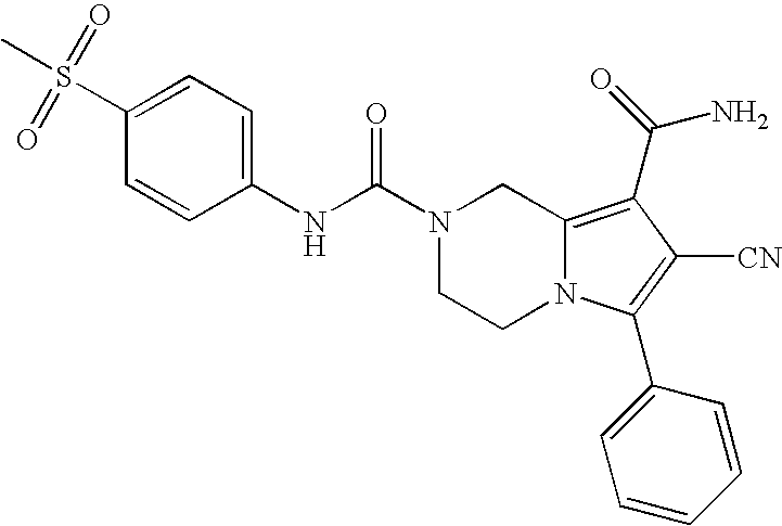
C1=C(S(=O)(C)=O)C=CC(NC(N2CCN3C(=C(C(N)=O)C([CN])=C3C3=CC=CC=C3)C2)=O)=C1
